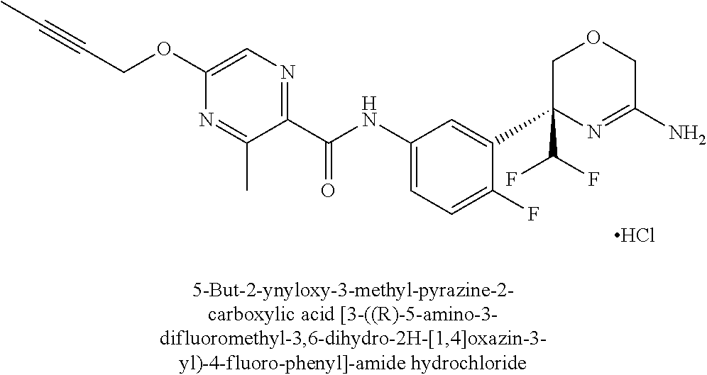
C1(C(NC2=CC=C(F)C(C3(C(F)F)N=C(N)COC3)=C2)=O)=NC=C(OCC#CC)N=C1C.Cl
